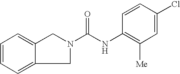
C12=CC=CC=C1CN(C(NC1=C([Me])C=C(Cl)C=C1)=O)C2
